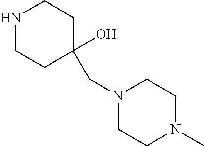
N1CCC(CN2CCN(C)CC2)(O)CC1
